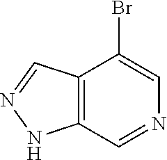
C12=C(C=NC=C1Br)NN=C2
